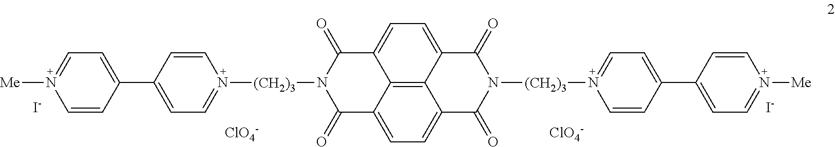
C1(C2=CC=N([(CH2)3]N3C(=O)C4=CC=C5C6=C4C(=CC=C6C(=O)N([(CH2)3]N4=CC=C(C6=CC=N([Me])C=C6)C=C4)C5=O)C3=O)C=C2)=CC=N([Me])C=C1.[ClO4-].[ClO4-].[I-].[I-]
